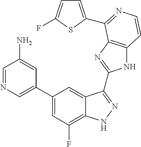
C1=C(C2=CC(F)=C3C(=C2)C(C2=NC4=C(N2)C=CN=C4C2=CC=C(F)S2)=NN3)C=C(N)C=N1
